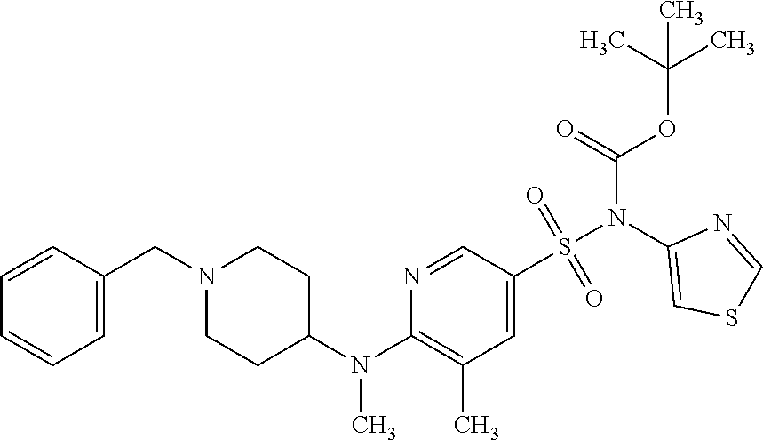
N1=CC(S(N(C2=CSC=N2)C(=O)OC(C)(C)C)(=O)=O)=CC(C)=C1N(C1CCN(CC2=CC=CC=C2)CC1)C
